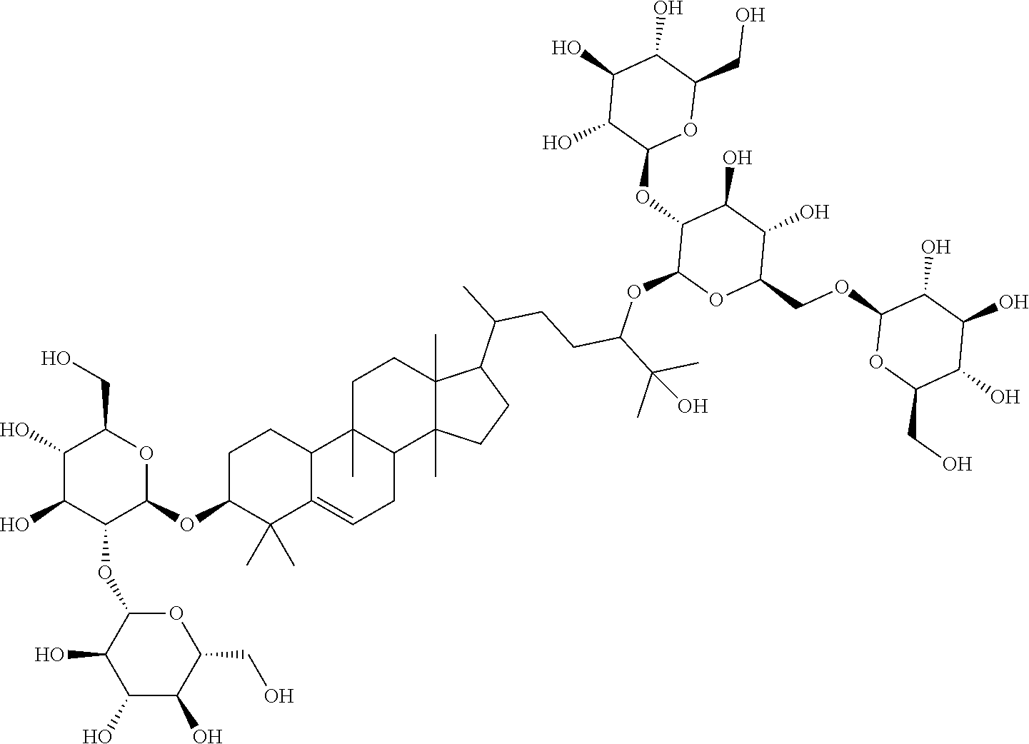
C(C1C(O)C(O)C(OC2C(O)C(O)C(O)C(CO)O2)C(OC2C(C)(C)C3=CCC4C(C)(C3CC2)CCC2(C)C4(C)CCC2C(C)CCC(C(C)(C)O)OC2C(OC3OC(CO)C(O)C(O)C3O)C(O)C(O)C(COC3OC(CO)C(O)C(O)C3O)O2)O1)O
